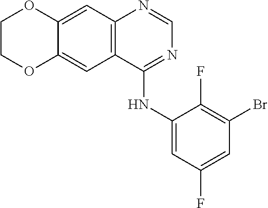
C12=CC3=C(C(NC4=CC(F)=CC(Br)=C4F)=NC=N3)C=C1OCCO2
